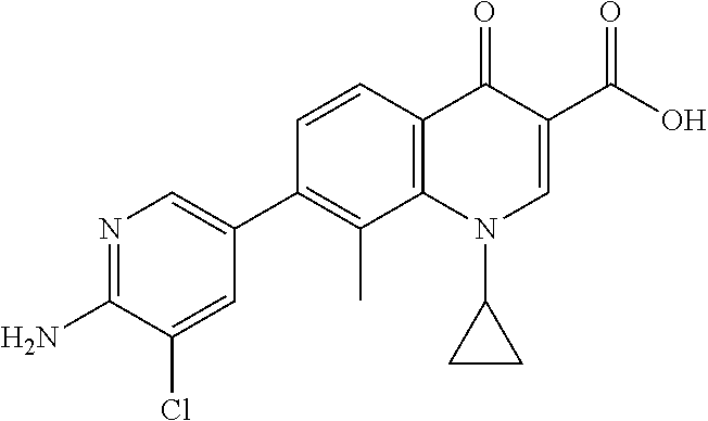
C12=C(C=CC(C3=CN=C(N)C(Cl)=C3)=C1C)C(=O)C(C(O)=O)=CN2C1CC1
